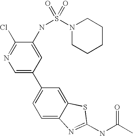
C1=C2C(=CC(C3=CN=C(Cl)C(NS(N4CCCCC4)(=O)=O)=C3)=C1)SC(NC(C)=O)=N2
